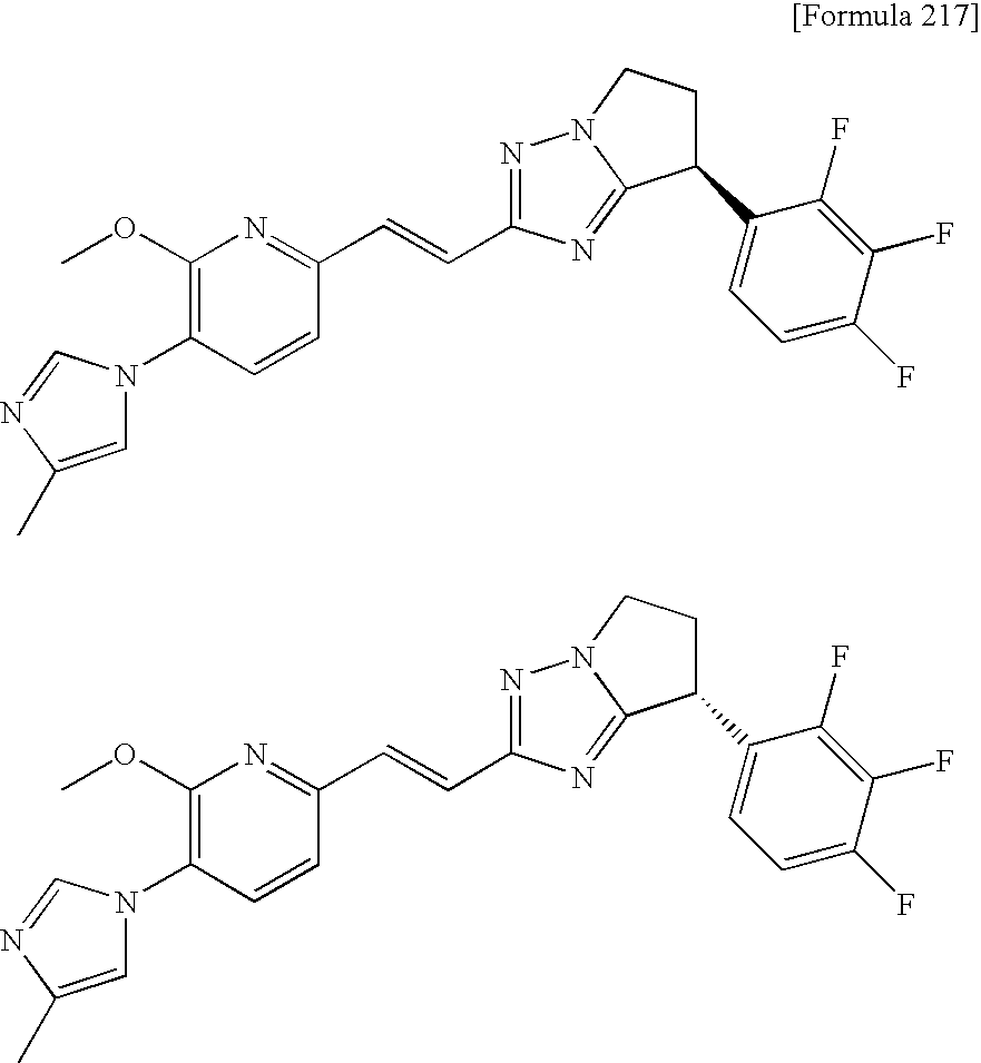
N1(C2=C(OC)N=C(C=CC3=NN4C(=N3)C(C3=CC=C(F)C(F)=C3F)CC4)C=C2)C=C(C)N=C1.N1(C2=C(OC)N=C(C=CC3=NN4C(=N3)C(C3=CC=C(F)C(F)=C3F)CC4)C=C2)C=C(C)N=C1
